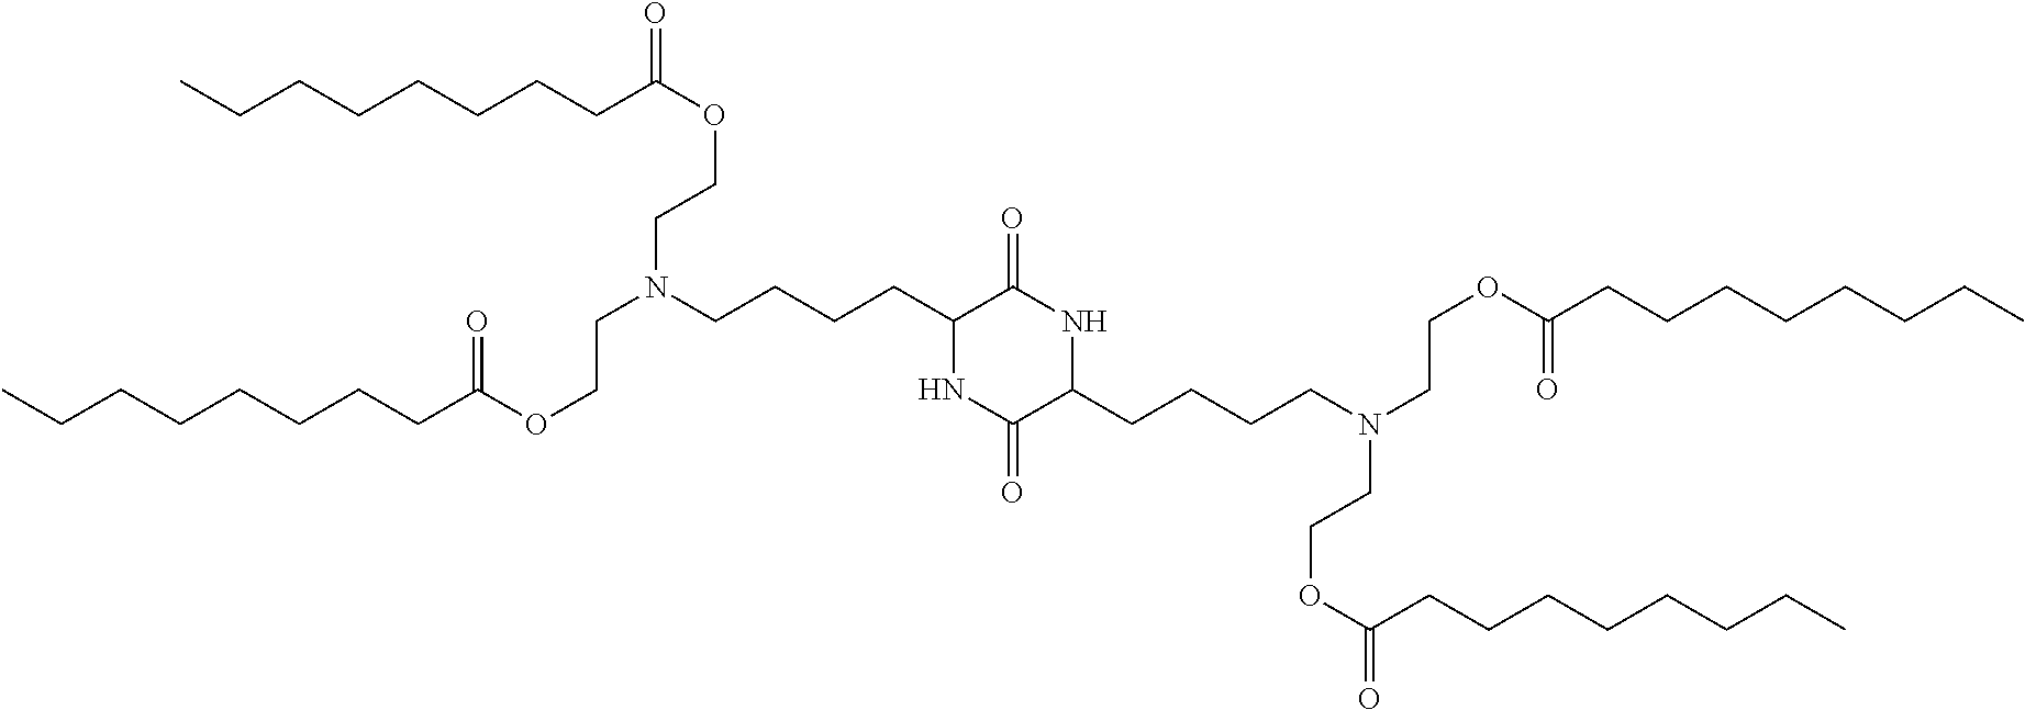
CCCCCCCCC(OCCN(CCOC(CCCCCCCC)=O)CCCCC1NC(=O)C(CCCCN(CCOC(=O)CCCCCCCC)CCOC(CCCCCCCC)=O)NC1=O)=O
